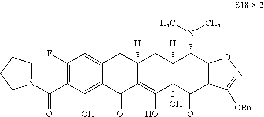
C1(F)=C(C(N2CCCC2)=O)C(O)=C2C(=C1)CC1([H])C(=C(O)C3(O)C([H])(C1)C(N(C)C)C1=C(C3=O)C([OBn])=NO1)C2=O
